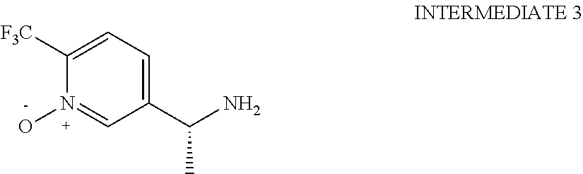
C1(C(N)C)=CC=C([F3C])N(O)=C1
